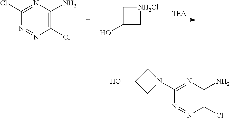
[TEA].N1=NC(Cl)=C(N)N=C1Cl.[NH2Cl]1CC(O)C1.N1=NC(Cl)=C(N)N=C1N1CC(O)C1
